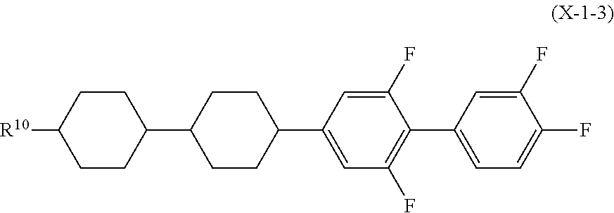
C1CC(C2CCC(C3=CC(F)=C(C4=CC=C(F)C(F)=C4)C(F)=C3)CC2)CCC1[R10]
